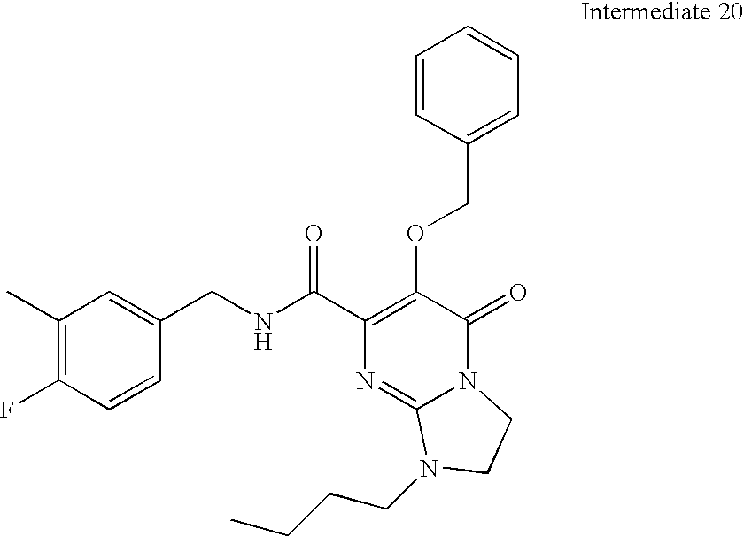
N(C(C1=C(OCC2=CC=CC=C2)C(=O)N2C(=N1)N(CCCC)CC2)=O)CC1=CC(C)=C(F)C=C1
